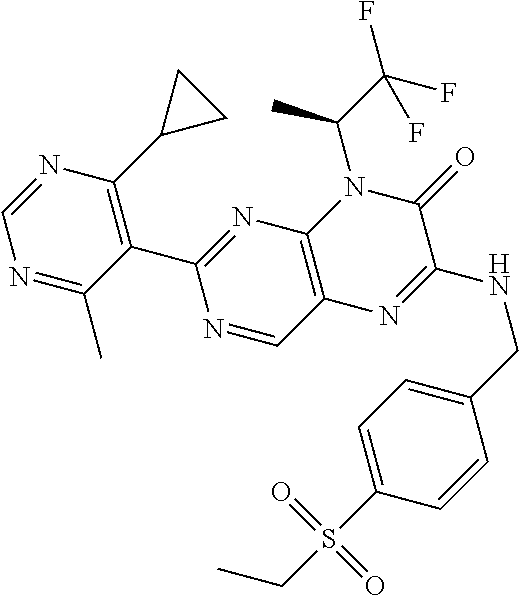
C1=NC(C2CC2)=C(C2=NC3=C(C=N2)N=C(NCC2=CC=C(S(CC)(=O)=O)C=C2)C(=O)N3C(C(F)(F)F)C)C(C)=N1
